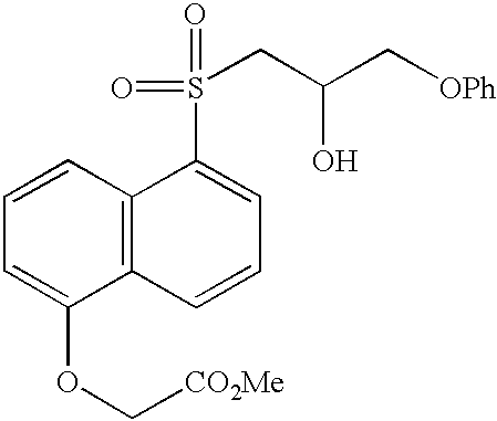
C1=C(OC[CO2Me])C2=C(C=C1)C(S(CC(C[OPh])O)(=O)=O)=CC=C2
